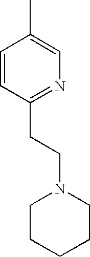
CC1=CN=C(CCN2CCCCC2)C=C1
